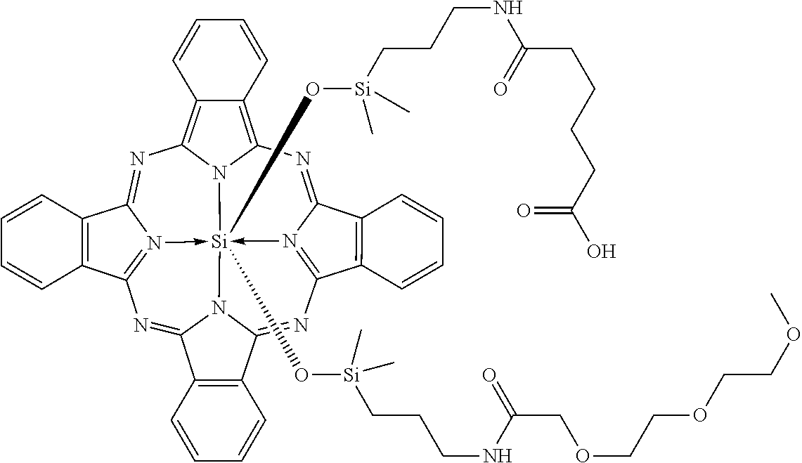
N1=C2N3->[Si]45(O[Si](CCCNC(COCCOCCOC)=O)(C)C)(O[Si](C)(CCCNC(=O)CCCCC(=O)O)C)-N6=C(N=C7N4C(=NC=3C3=C2C=CC=C3)C2=C7C=CC=C2)C2=C(C6=NC3=C4C(=C1N35)C=CC=C4)C=CC=C2
